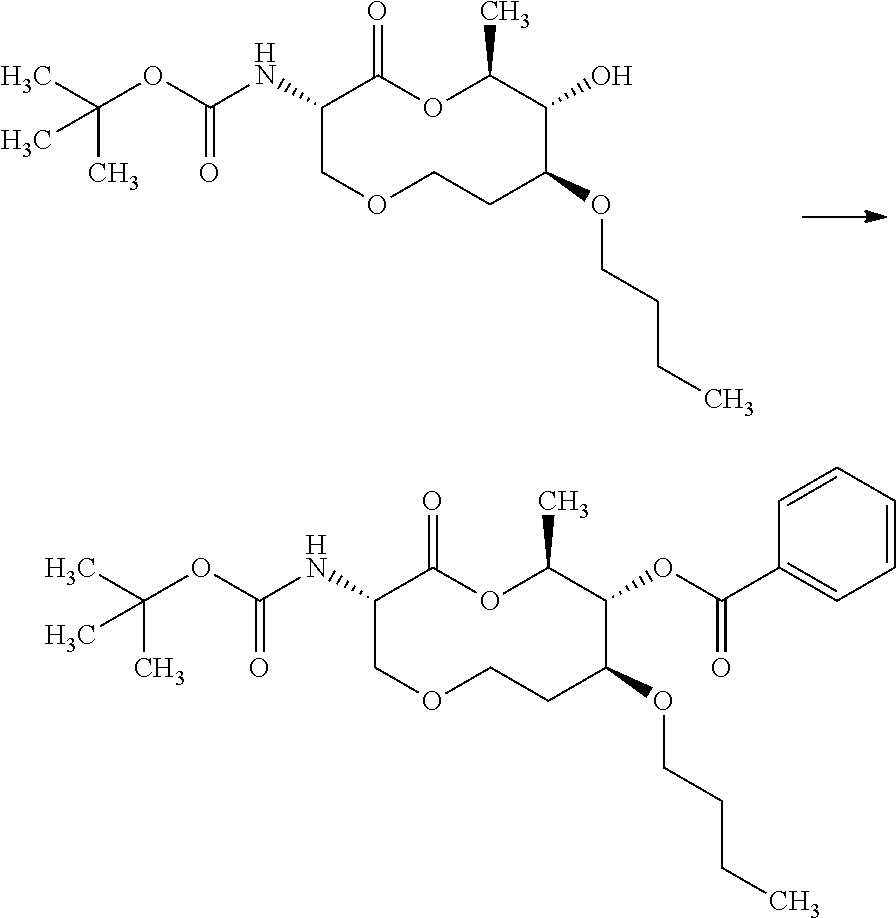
C1CC(OCCCC)C(O)C(C)OC(=O)C(NC(OC(C)(C)C)=O)CO1.C1CC(OCCCC)C(OC(C2=CC=CC=C2)=O)C(C)OC(=O)C(NC(OC(C)(C)C)=O)CO1
